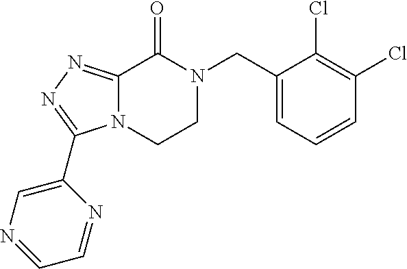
C1(CN2C(=O)C3=NN=C(C4=CN=CC=N4)N3CC2)=CC=CC(Cl)=C1Cl
